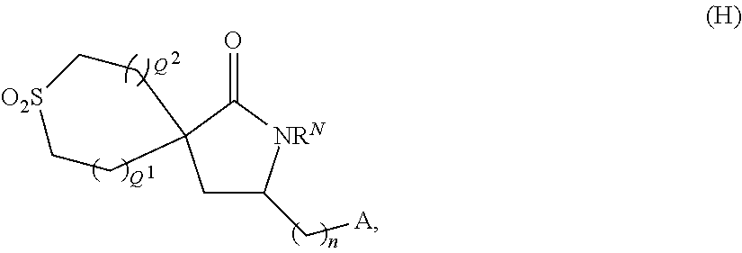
C1C(C[A])[NRN]C(=O)C12CC[O2S]CC2
